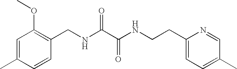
C1=CC(C)=CC(OC)=C1CNC(C(NCCC1=CC=C(C)C=N1)=O)=O
